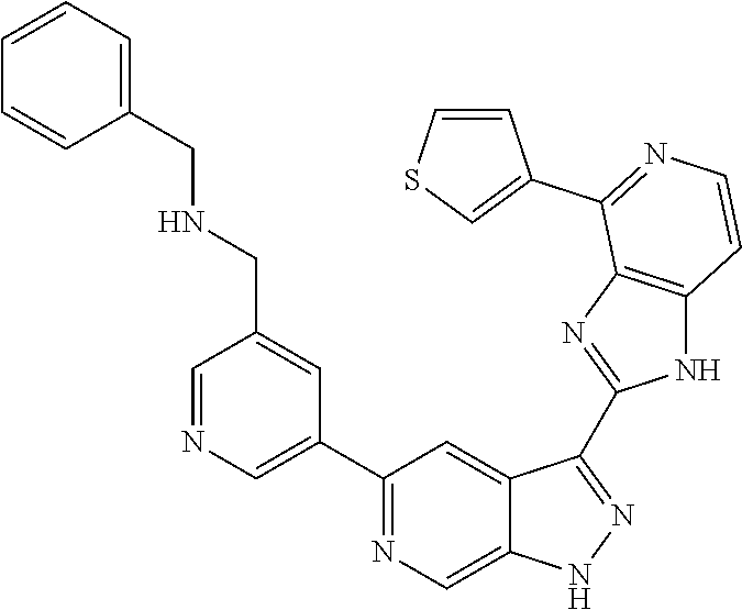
C1=NC=C(C2=NC=C3C(=C2)C(C2=NC4=C(N2)C=CN=C4C2=CSC=C2)=NN3)C=C1CNCC1=CC=CC=C1
